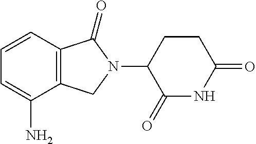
C12=C(CN(C3C(=O)NC(=O)CC3)C1=O)C(N)=CC=C2
